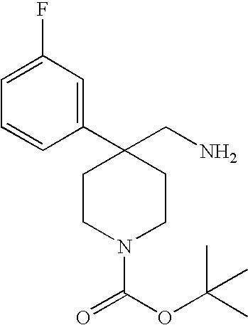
C1CC(C2=CC(F)=CC=C2)(CN)CCN1C(=O)OC(C)(C)C
